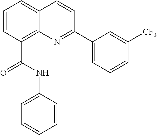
C1=CC(C(NC2=CC=CC=C2)=O)=C2C(=C1)C=CC(C1=CC=CC([CF3])=C1)=N2
